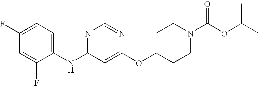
C1(F)=CC=C(NC2=NC=NC(OC3CCN(C(OC(C)C)=O)CC3)=C2)C(F)=C1
